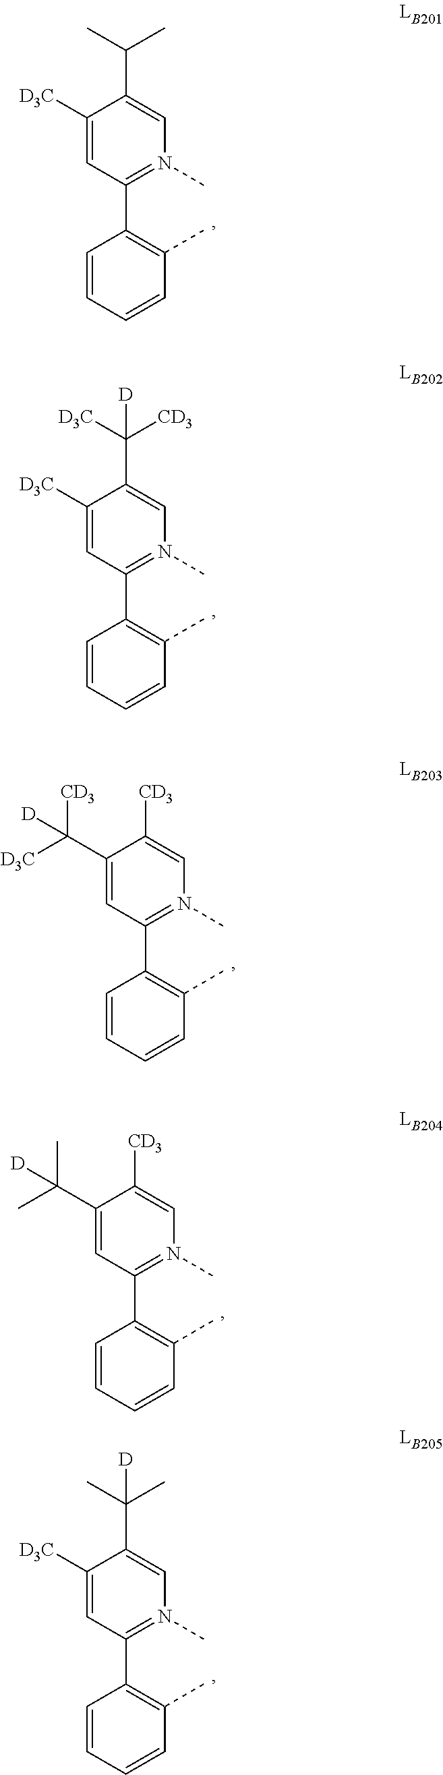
C1(C2=C(C)C=CC=C2)=N(C)C=C(C(C)C)C([D3C])=C1.C1(C2=C(C)C=CC=C2)=N(C)C=C(C([CD3])([D3C])[D])C([D3C])=C1.C1(C2=C(C)C=CC=C2)=N(C)C=C([CD3])C(C([D3C])([CD3])[D])=C1.C1(C2=C(C)C=CC=C2)=N(C)C=C([CD3])C(C(C)(C)[D])=C1.C1(C2=C(C)C=CC=C2)=N(C)C=C(C(C)(C)[D])C([D3C])=C1
